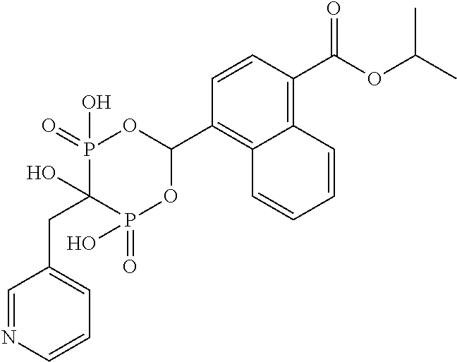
C12=C(C(OC(C)C)=O)C=CC(C3OP(=O)(O)C(O)(CC4=CC=CN=C4)P(=O)(O)O3)=C1C=CC=C2
